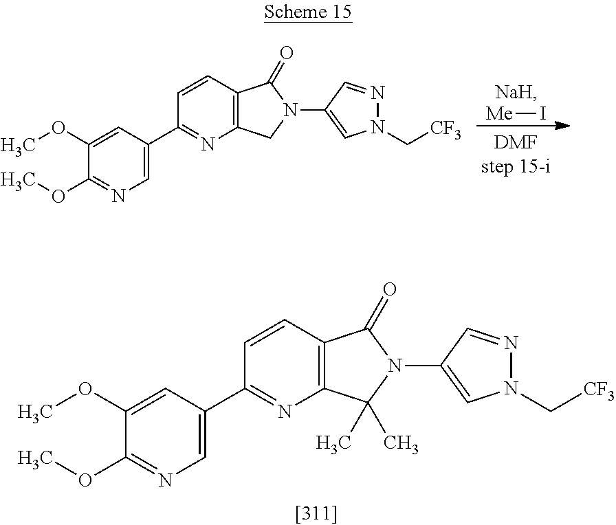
C1(OC)=CC(C2=NC3=C(C=C2)C(=O)N(C2=CN(C[CF3])N=C2)C3(C)C)=CN=C1OC.C1(OC)=CC(C2=NC3=C(C=C2)C(=O)N(C2=CN(C[CF3])N=C2)C3)=CN=C1OC.[Me]I
